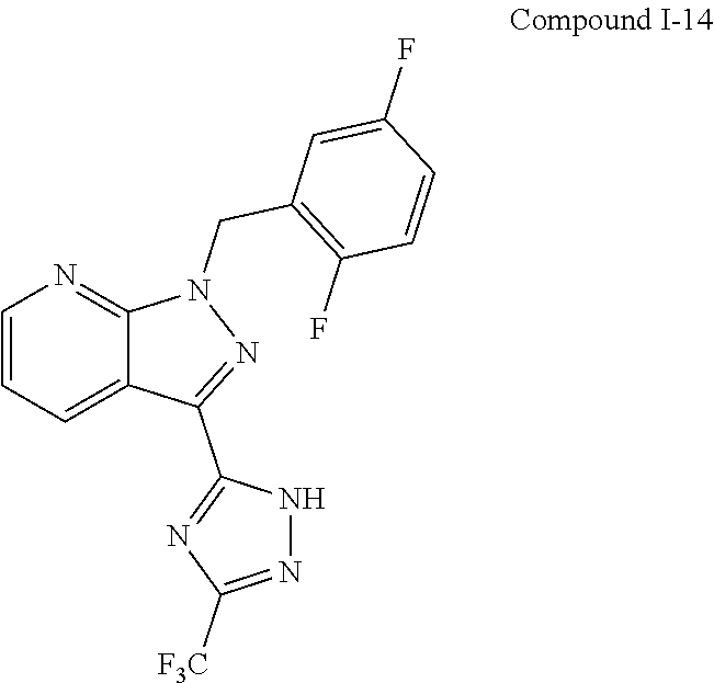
C1=CC(F)=C(CN2C3=NC=CC=C3C(C3=NC([F3C])=NN3)=N2)C=C1F
